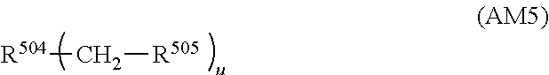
[R504]C[R505]
